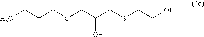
CCCCOCC(CSCCO)O
